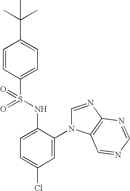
C1=CC(S(NC2=CC=C(Cl)C=C2N2C=NC3=C2C=NC=N3)(=O)=O)=CC=C1C(C)(C)C
